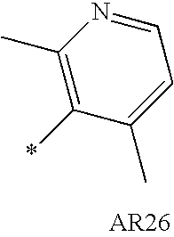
C1(C)=C(*)C(C)=CC=N1
